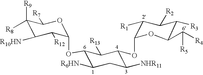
C1([R9])([R8])C([R10HN])C([R12])C(OC2C([R6HN])CC([NHR11])C(OC3OC(C([R4])[R5])C([R3])C([R2])C3[R1])C2[R13])OC1[R7]
